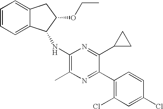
C1(Cl)=CC(Cl)=C(C2=NC(C)=C(NC3C4=CC=CC=C4CC3OCC)N=C2C2CC2)C=C1
